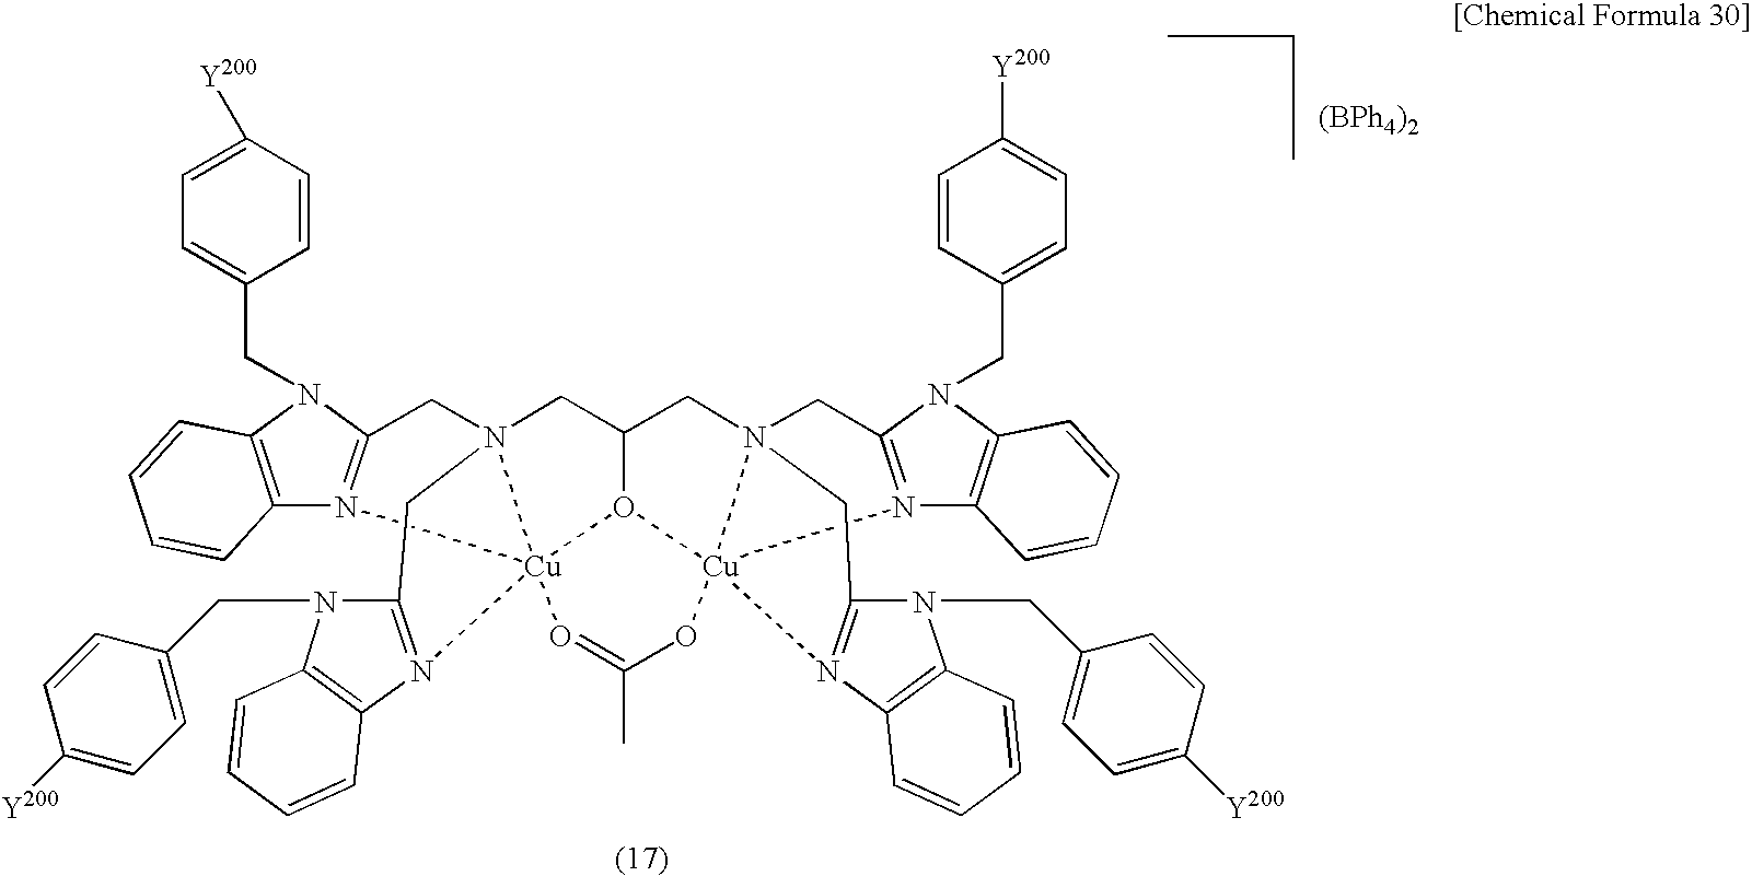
C12O3[Cu]45(N(C1)(CC1=N4C4=C(N1CC1=CC=C([Y200])C=C1)C=CC=C4)CC1=N5C4=C(N1CC1=CC=C([Y200])C=C1)C=CC=C4)O=C(C)O[Cu]314N(C2)(CC2=N1C1=C(N2CC2=CC=C([Y200])C=C2)C=CC=C1)CC1=N4C2=C(N1CC1=CC=C([Y200])C=C1)C=CC=C2.[(BPh4)2]
